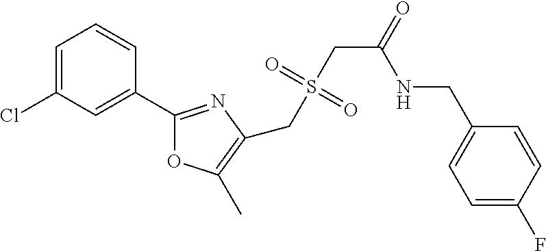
C1=C(Cl)C=C(C2=NC(CS(CC(=O)NCC3=CC=C(F)C=C3)(=O)=O)=C(C)O2)C=C1
